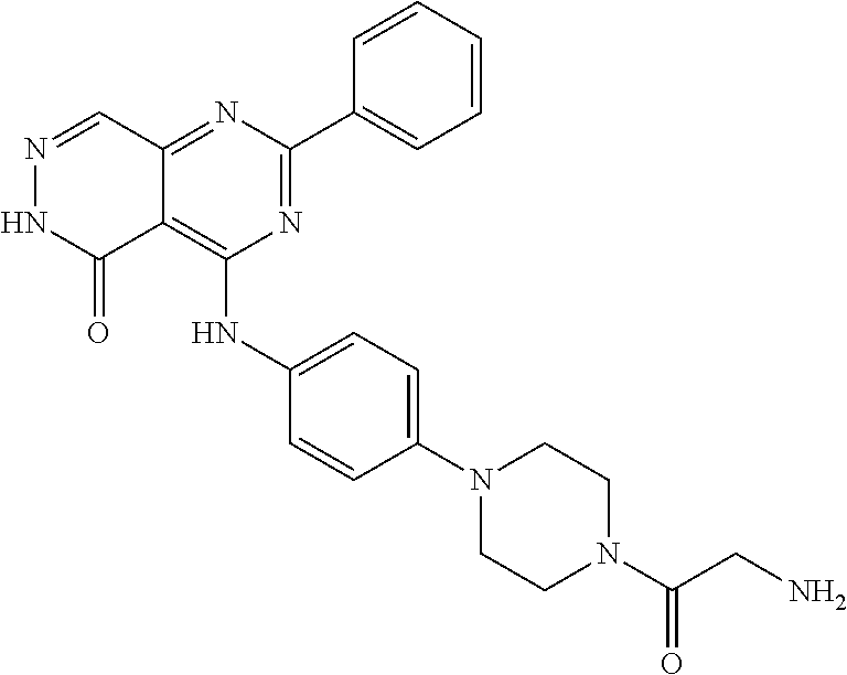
N1=CC2=NC(C3=CC=CC=C3)=NC(NC3=CC=C(N4CCN(C(CN)=O)CC4)C=C3)=C2C(=O)N1
